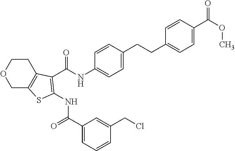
C1C2=C(CCO1)C(C(NC1=CC=C(CCC3=CC=C(C(=O)OC)C=C3)C=C1)=O)=C(NC(C1=CC=CC(CCl)=C1)=O)S2
